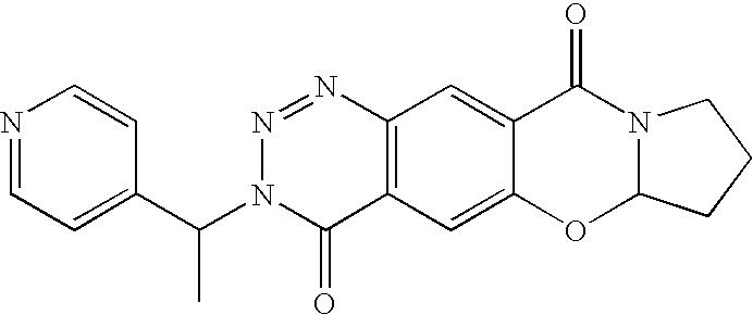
C1(C(N2C(=O)C3=C(N=N2)C=C2C(=C3)OC3N(C2=O)CCC3)C)=CC=NC=C1
